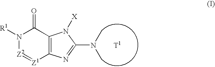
N1([R1])[Z2]=[Z1]C2=C(C1=O)N([X])C(N(C)C)=N2.[T1]
